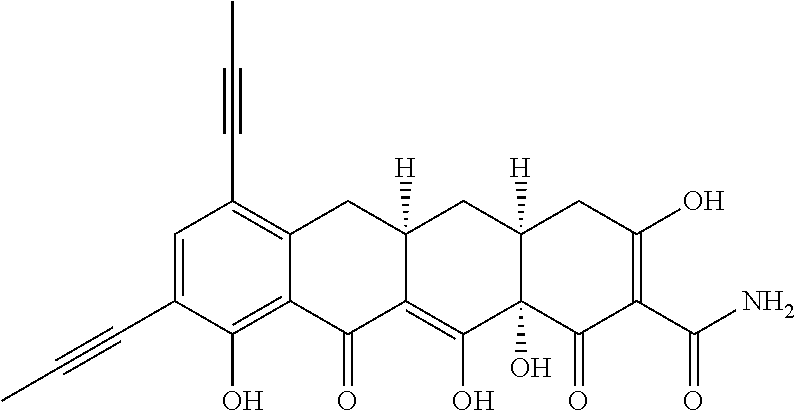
C1=C(C#CC)C(O)=C2C(=C1C#CC)CC1([H])C(=C(O)C3(O)C([H])(C1)CC(O)=C(C(N)=O)C3=O)C2=O
